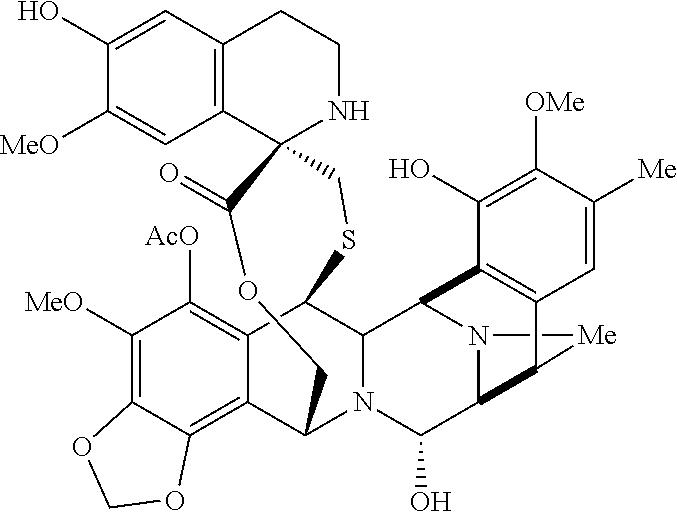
N12C3C(O)N4C5C6=C7C(=C([MeO])C([AcO])=C6C(SCC6(C8=C(C=C(O)C([MeO])=C8)CCN6)C(=O)OC5)C4C1C1=C(C3[Me]2)C=C([Me])C([OMe])=C1O)OCO7
